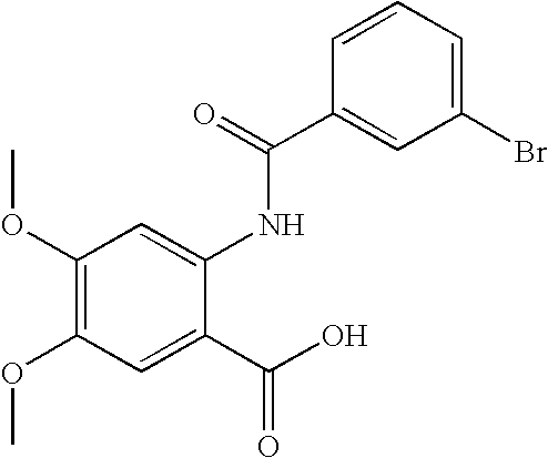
C1(OC)=C(OC)C=C(C(=O)O)C(NC(=O)C2=CC(Br)=CC=C2)=C1
